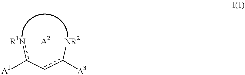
[R1N]c(-cc([NR2])[A3])[A1].[A2]
